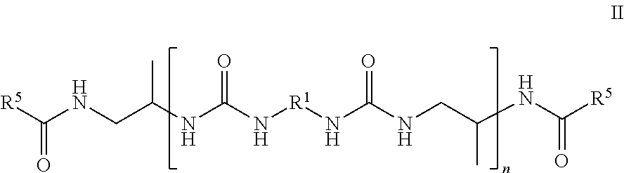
C(NCC(NC(N[R1]NC(NCC(NC([R5])=O)C)=O)=O)C)([R5])=O
